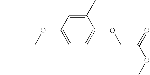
C1(C)=CC(OCC#C)=CC=C1OCC(OC)=O
